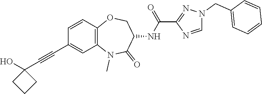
C(C1=CC=CC=C1)N1N=C(C(NC2C(=O)N(C)C3=C(C=CC(C#CC4(O)CCC4)=C3)OC2)=O)N=C1
